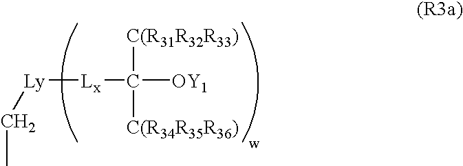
[Ly]([Lx]C([OY1])([C(R31R32R33)])[C(R34R35R36)])CC
